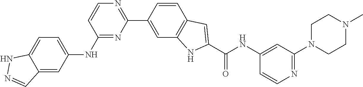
C1(C2=CC3=C(C=C2)C=C(C(NC2=CC(N4CCN(C)CC4)=NC=C2)=O)N3)=NC=CC(NC2=CC=C3C(=C2)C=NN3)=N1
